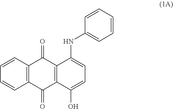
C12=C(C=CC=C1)C(=O)C1=C(C2=O)C(O)=CC=C1NC1=CC=CC=C1
